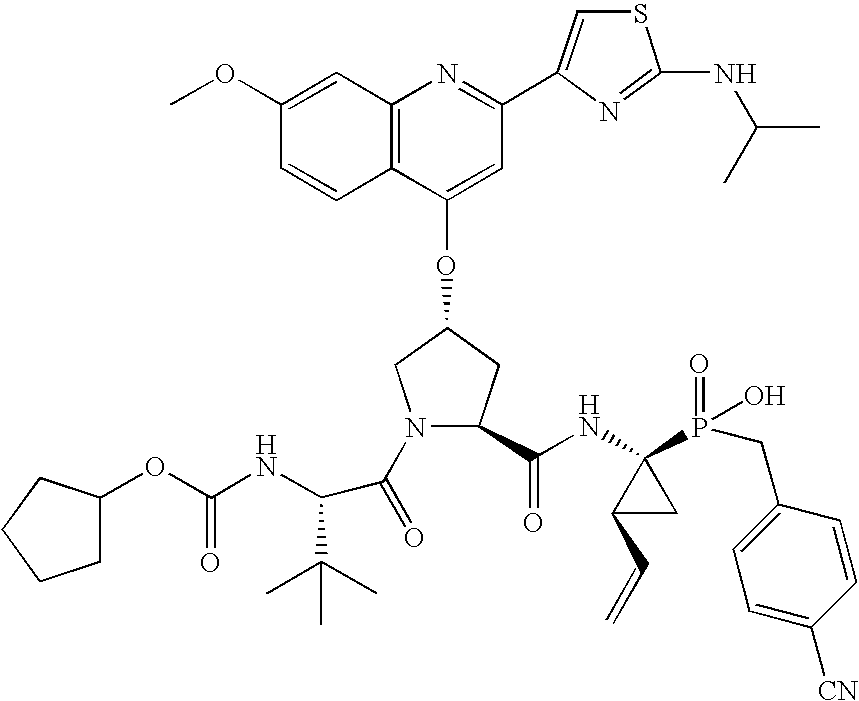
C12=C(C(OC3CN(C(=O)C(C(C)(C)C)NC(OC4CCCC4)=O)C(C(NC4(P(=O)(O)CC5=CC=C([CN])C=C5)C(C=C)C4)=O)C3)=CC(C3=CSC(NC(C)C)=N3)=N1)C=CC(OC)=C2
